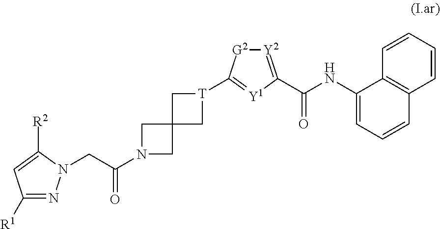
C1([R1])=NN(CC(N2CC3(C2)C[T](C2=[Y1]C(C(NC4=CC=CC5=C4C=CC=C5)=O)=[Y2][G2]2)C3)=O)C([R2])=C1
